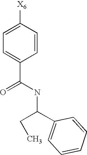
C1=CC([X6])=CC=C1C(NC(CC)C1=CC=CC=C1)=O
